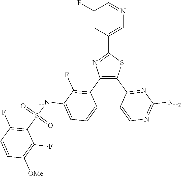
C1=C(C2=NC(C3=C(F)C(NS(C4=C(F)C=CC([OMe])=C4F)(=O)=O)=CC=C3)=C(C3=NC(N)=NC=C3)S2)C=C(F)C=N1
